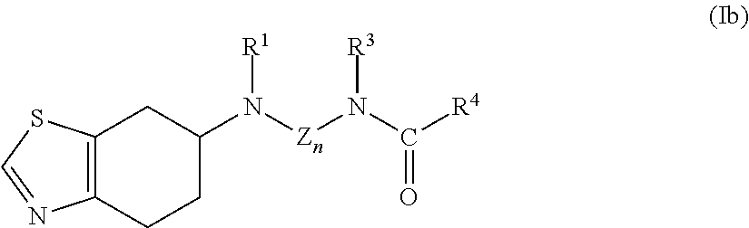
C12=C(CCC(N([R1])[Zn]N(C(=O)[R4])[R3])C1)N=CS2
